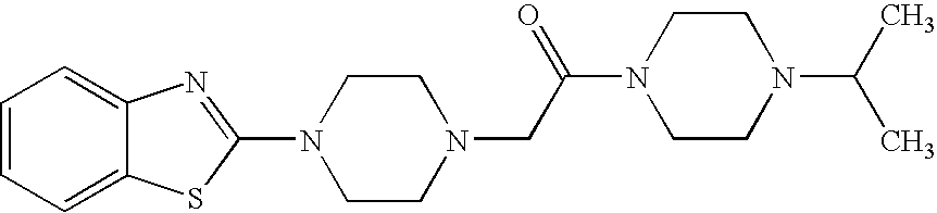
C1=CC=C2C(=C1)N=C(N1CCN(CC(N3CCN(C(C)C)CC3)=O)CC1)S2
